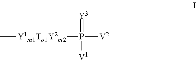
C[Y1m1To1Y2m2]P(=[Y3])([V1])[V2]
